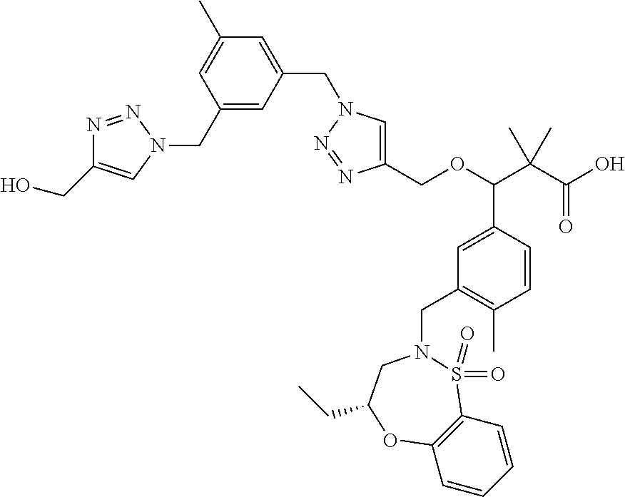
C1(COC(C(C(O)=O)(C)C)C2=CC(CN3S(=O)(=O)C4=C(C=CC=C4)OC(CC)C3)=C(C)C=C2)=CN(CC2=CC(C)=CC(CN3C=C(CO)N=N3)=C2)N=N1
